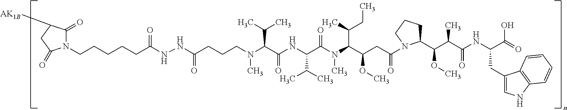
N(C(C(NC(C(C)C)C(N(C)C(C(C)CC)C(CC(=O)N1C(C(C(C(=O)NC(CC2=CNC3=C2C=CC=C3)C(O)=O)C)OC)CCC1)OC)=O)=O)C(C)C)(CCCC(NNC(CCCCCN1C(=O)C([AK1B])CC1=O)=O)=O)C
